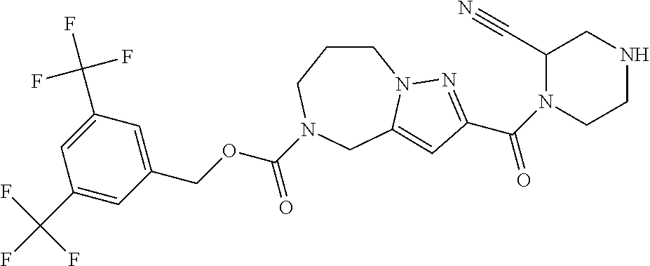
C1CCN(C(OCC2=CC(C(F)(F)F)=CC(C(F)(F)F)=C2)=O)CC2=CC(C(N3CCNCC3C#N)=O)=NN12
